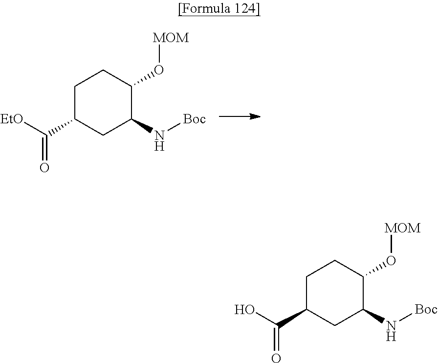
C1C(C([EtO])=O)CC(N[Boc])C(O[MOM])C1.C1C(C(O)=O)CC(N[Boc])C(O[MOM])C1
